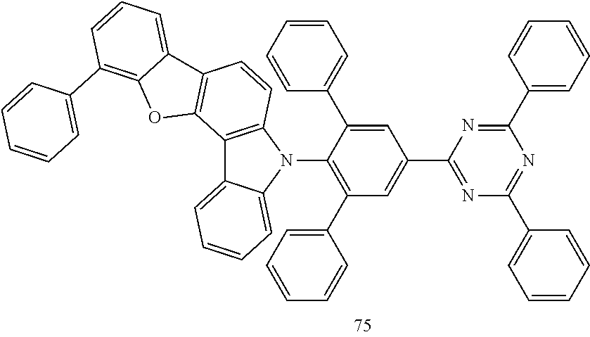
N1=C(C2=CC(C3=CC=CC=C3)=C(N3C4=C(C5=CC=CC=C35)C3=C(C=C4)C4=CC=CC(C5=CC=CC=C5)=C4O3)C(C3=CC=CC=C3)=C2)N=C(C2=CC=CC=C2)N=C1C1=CC=CC=C1
